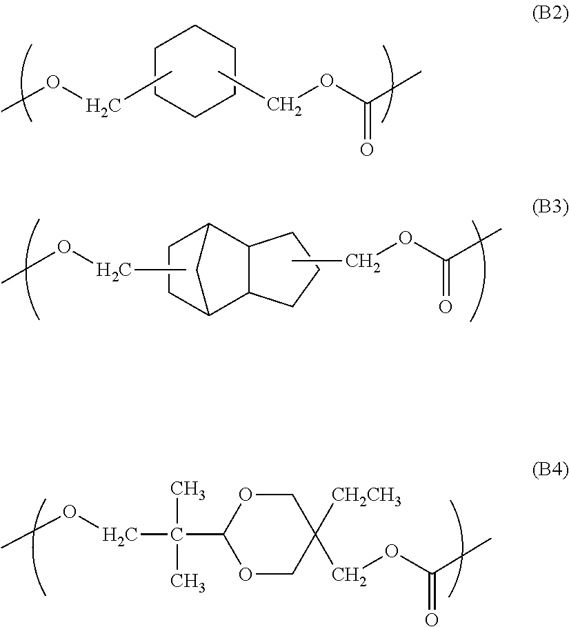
CCOC(=O)C.C12CC(C3C1CCC3)CC2.CCOC.O1C(C(C)(C)COC)OCC(COC(C)=O)([CH2CH3])C1.C1CCCCC1.CCOC(C)=O.CCOC
